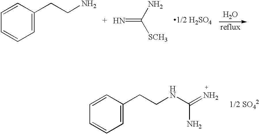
C1=CC(CCN)=CC=C1.N=C([SCH3])N.O.C1=CC(CCNC(N)=N)=CC=C1
